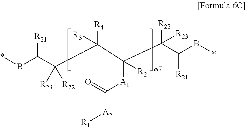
*BC(C([R23])([R22])C(C(C(C([R21])B*)([R22])[R23])([A1]C(=O)[A2][R1])[R2])([R4])[R3])[R21]
